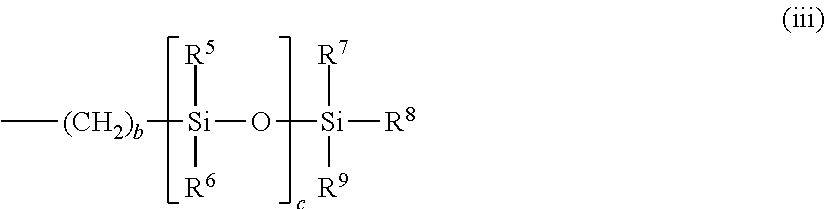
C[(CH2)b][Si](O[Si]([R8])([R7])[R9])([R5])[R6]
